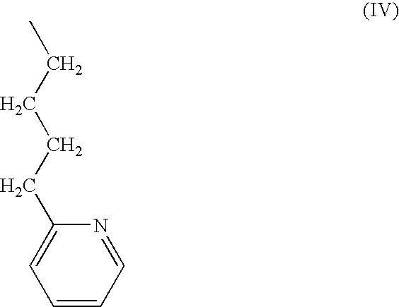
C1=CC=NC(CCCCC)=C1
